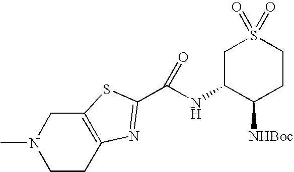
C1CC2=C(CN1C)SC(C(NC1C([NHBoc])CCS(=O)(=O)C1)=O)=N2
